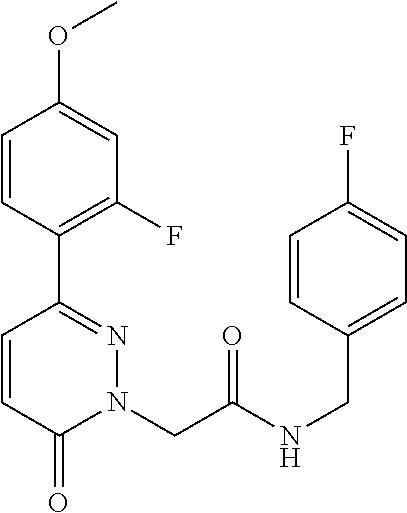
C1=CC(C2=NN(CC(NCC3=CC=C(F)C=C3)=O)C(=O)C=C2)=C(F)C=C1OC
